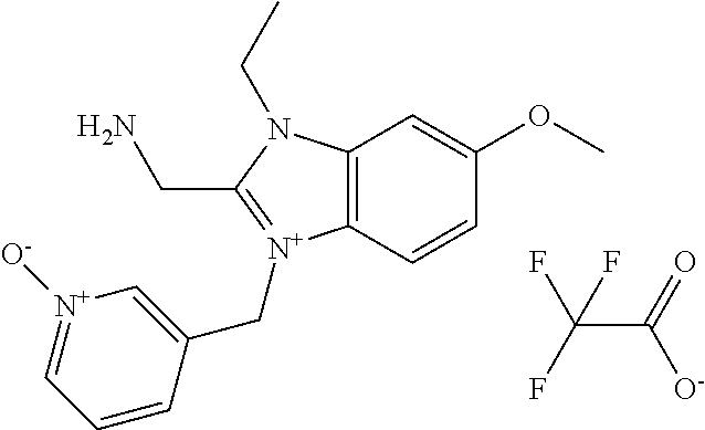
C12=C(C=CC(OC)=C1)[N+](CC1=C[N+]([O-])=CC=C1)=C(CN)N2CC.C(C(=O)[O-])(F)(F)F
